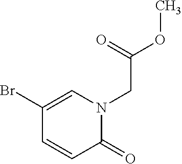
C1(Br)=CN(CC(OC)=O)C(=O)C=C1
